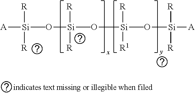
[A][Si](O[Si](O[Si](O[Si]([A])([R])[R])(C)([R1])[R])(C)([R])[R])(C)([R])[R]
